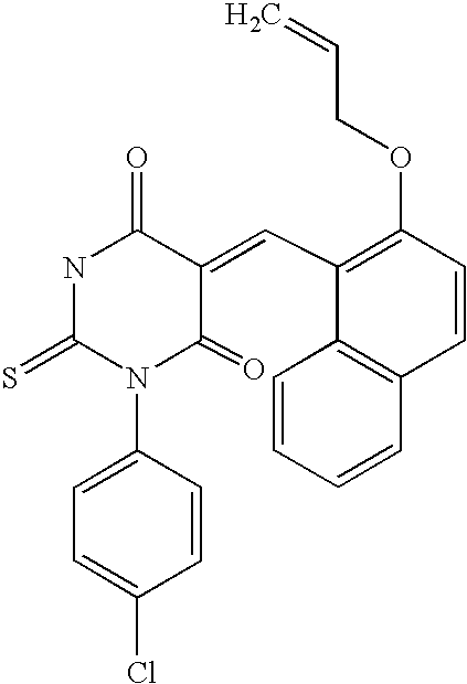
O=C1NC(=S)N(C2=CC=C(Cl)C=C2)C(=O)C1=CC1=C(OCC=C)C=CC2=C1C=CC=C2
